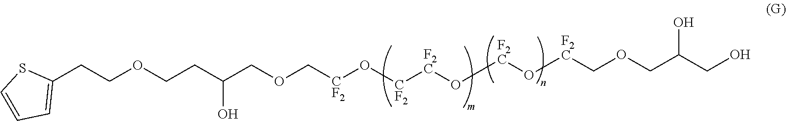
C1(CCOCCC(COC[CF2]O[CF2][F2C]O[F2C]O[F2C]COCC(CO)O)O)=CC=CS1
